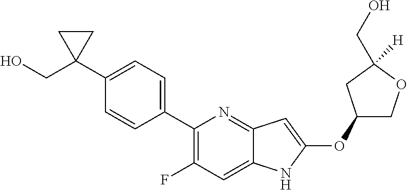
C1(OC2=CC3=NC(C4=CC=C(C5(CO)CC5)C=C4)=C(F)C=C3N2)COC([H])(CO)C1
